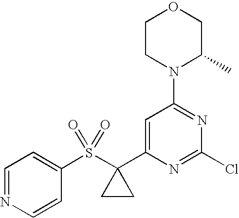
C1(S(C2(C3=CC(N4C(C)COCC4)=NC(Cl)=N3)CC2)(=O)=O)=CC=NC=C1
